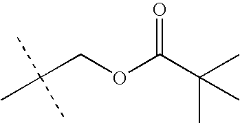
CC(COC(=O)C(C)(C)C)(C)C
